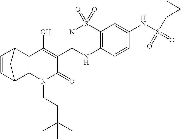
C1=CC2C3C(C1C2)C(O)=C(C1=NS(=O)(=O)C2=C(N1)C=CC(NS(C1CC1)(=O)=O)=C2)C(=O)N3CCC(C)(C)C
